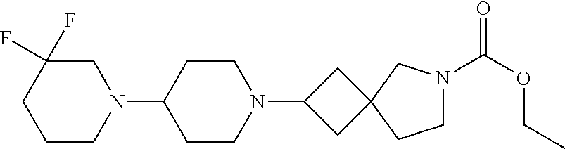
N1(C2CCN(C3CC4(C3)CCN(C(OCC)=O)C4)CC2)CC(F)(F)CCC1
